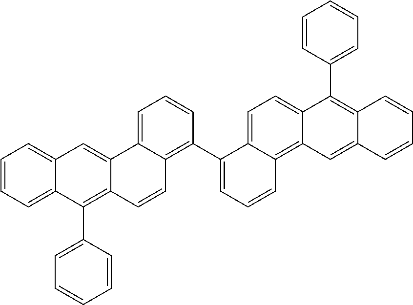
C1=CC=C2C(=C1)C=C1C(=C2C2=CC=CC=C2)C=CC2=C(C3=CC=CC4=C5C(=CC=C34)C(C3=CC=CC=C3)=C3C(=C5)C=CC=C3)C=CC=C12
